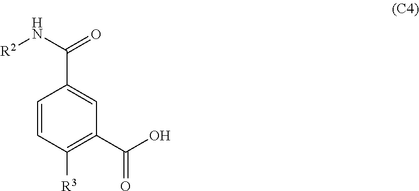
C1=CC([R3])=C(C(O)=O)C=C1C(N[R2])=O
